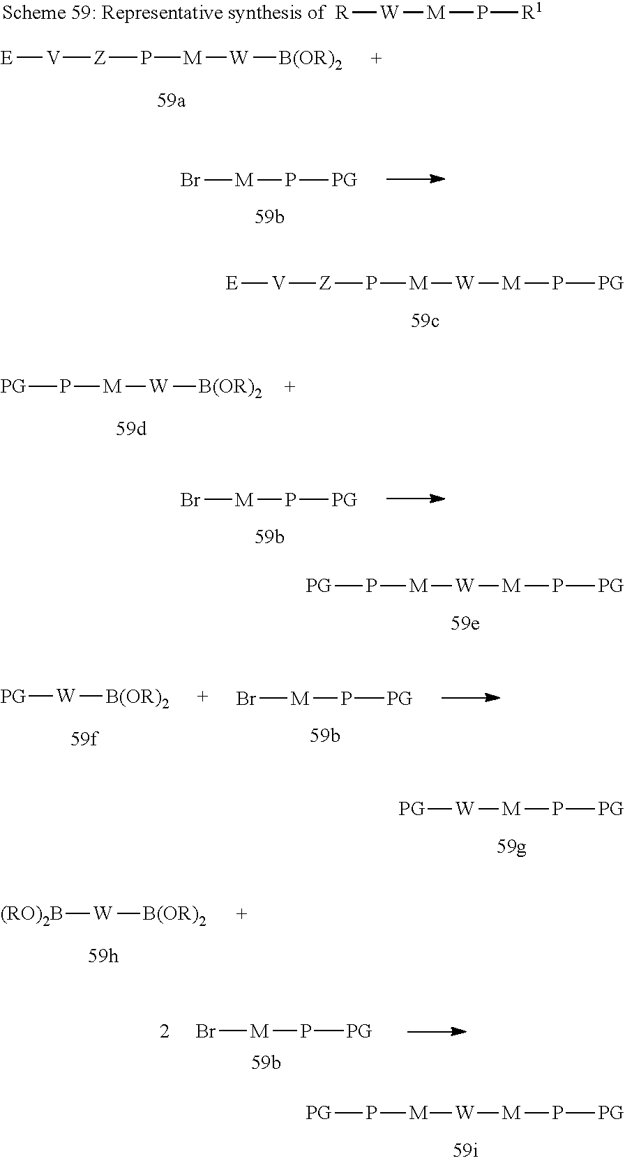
[W]([PG])[M]P[PG].[W]([M]P[PG])[M]P[PG].[R][W][M]P[R1].[W]([B(OR)2])[M]P[Z][V][E].Br[M]P[PG].[W]([M]P[PG])[M]P[Z][V][E].[W]([B(OR)2])[M]P[PG].Br[M]P[PG].[W]([M]P[PG])[M]P[PG].Br[M]P[PG].[B(OR)2][W][PG].[B(OR)2][W][(RO)2B].Br[M]P[PG]
